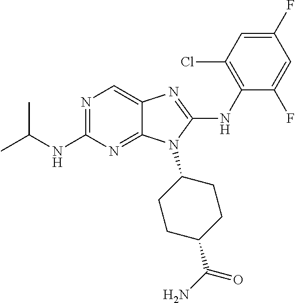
N1=C(NC(C)C)N=C2C(=C1)N=C(NC1=C(Cl)C=C(F)C=C1F)N2C1CCC(C(N)=O)CC1
